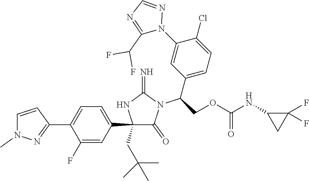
C1(C2=CC=C(C3=NN(C)C=C3)C(F)=C2)(CC(C)(C)C)C(=O)N(C(C2=CC=C(Cl)C(N3N=CN=C3C(F)F)=C2)COC(NC2CC2(F)F)=O)C(=N)N1
